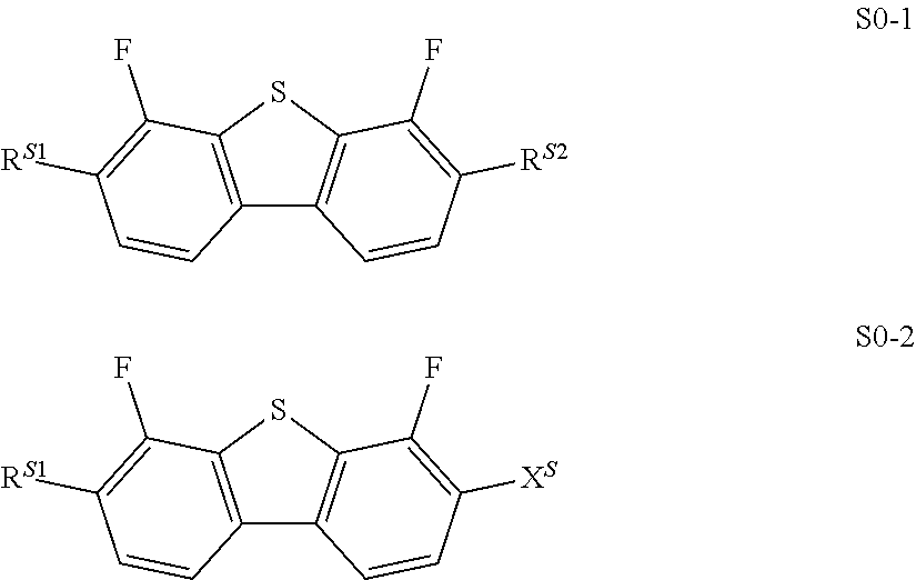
C12=C(SC3=C1C=CC([RS2])=C3F)C(F)=C([RS1])C=C2.C12=C(SC3=C1C=CC([XS])=C3F)C(F)=C([RS1])C=C2
